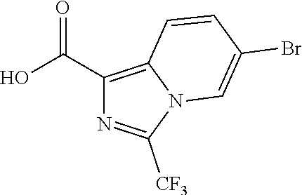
OC(=O)C1=C2N(C([CF3])=N1)C=C(Br)C=C2
